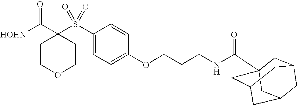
[HOHN]C(C1(S(C2=CC=C(OCCCNC(=O)C34CC5CC(CC(C3)C5)C4)C=C2)(=O)=O)CCOCC1)=O
